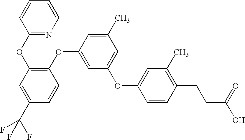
C1(C(F)(F)F)=CC(OC2=NC=CC=C2)=C(OC2=CC(OC3=CC(C)=C(CCC(O)=O)C=C3)=CC(C)=C2)C=C1
